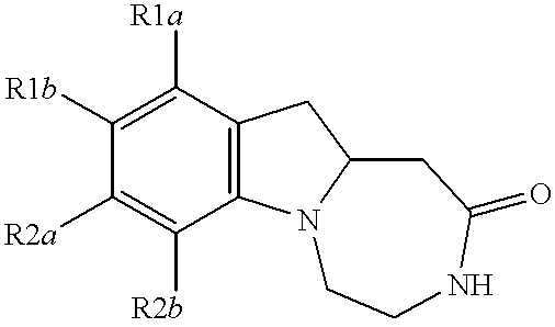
C1([R1b])=C([R1a])C2=C(C([R2b])=C1[R2a])N1C(C2)CC(=O)NCC1
